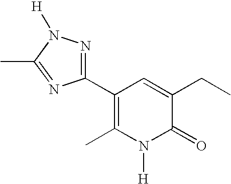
C1(C2=NN([H])C(C)=N2)=C(C)N([H])C(=O)C(CC)=C1
